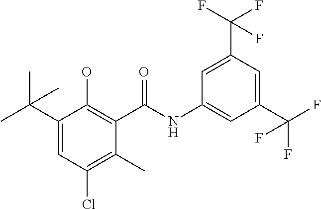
C1(C(C)(C)C)=CC(Cl)=C(C)C(C(NC2=CC(C(F)(F)F)=CC(C(F)(F)F)=C2)=O)=C1O
